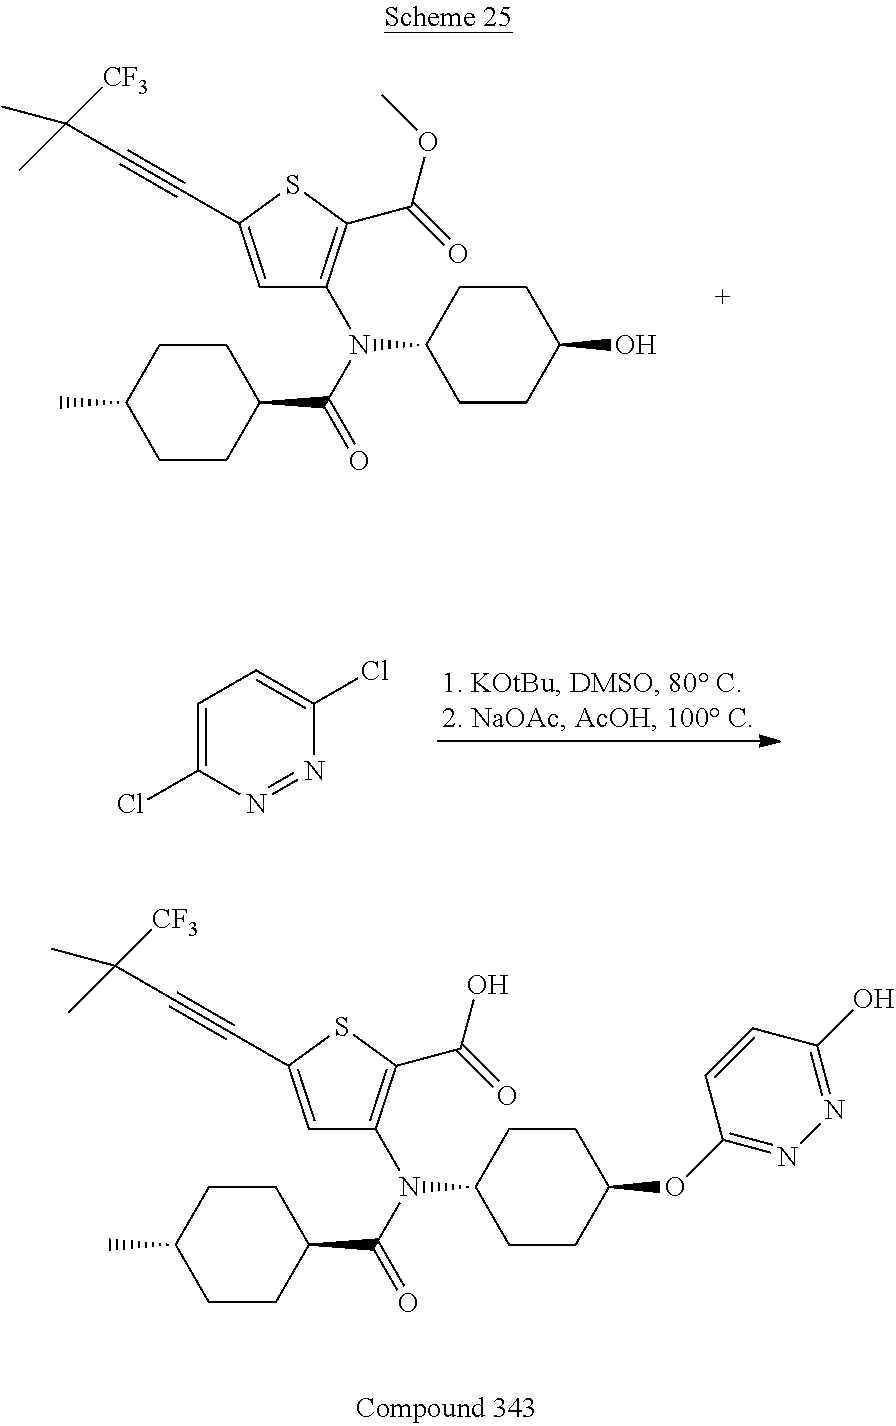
C1=C(C#CC(C)(C)[CF3])SC(C(=O)OC)=C1N(C(=O)C1CCC(C)CC1)C1CCC(O)CC1.C1=C(Cl)N=NC(Cl)=C1.C1=C(C#CC(C)(C)[CF3])SC(C(=O)O)=C1N(C(=O)C1CCC(C)CC1)C1CCC(OC2=NN=C(O)C=C2)CC1
